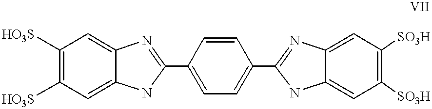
C1([HO3S])=C([HO3S])C=C2C(=C1)N=C(C1=CC=C(C3=NC4=CC([SO3H])=C([SO3H])C=C4N3)C=C1)N2
